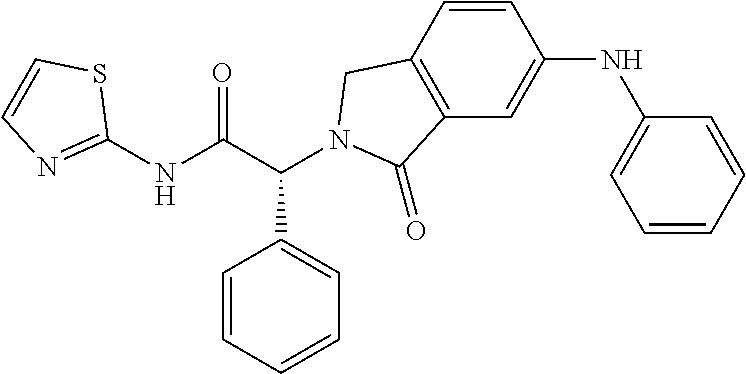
C1(NC(C(C2=CC=CC=C2)N2CC3=C(C=C(NC4=CC=CC=C4)C=C3)C2=O)=O)=NC=CS1
